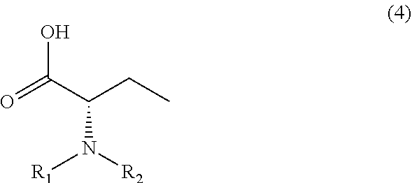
OC(=O)C(CC)N([R2])[R1]
